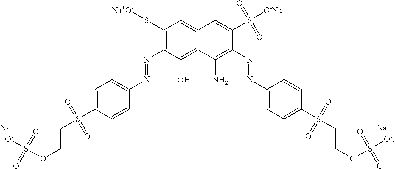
C1(S[Na+O-])=C(N=NC2=CC=C(S(CCOS([O-])(=O)=O)(=O)=O)C=C2)C(O)=C2C(=C1)C=C(S([O-Na+])(=O)=O)C(N=NC1=CC=C(S(CCOS([O-])(=O)=O)(=O)=O)C=C1)=C2N.[Na].[Na]
